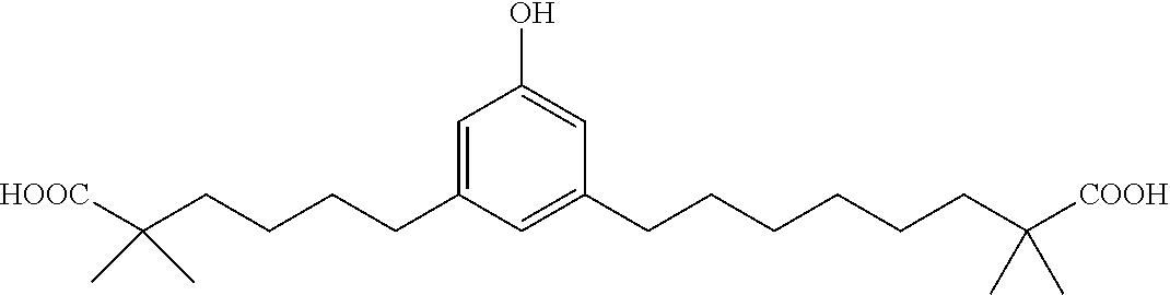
C1(O)=CC(CCCCCCC(C)(C)[COOH])=CC(CCCCC(C)(C)[HOOC])=C1
